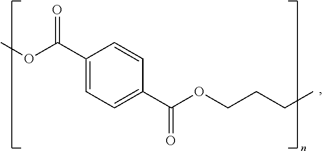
C1(C(OC)=O)=CC=C(C(=O)OCCCC)C=C1
